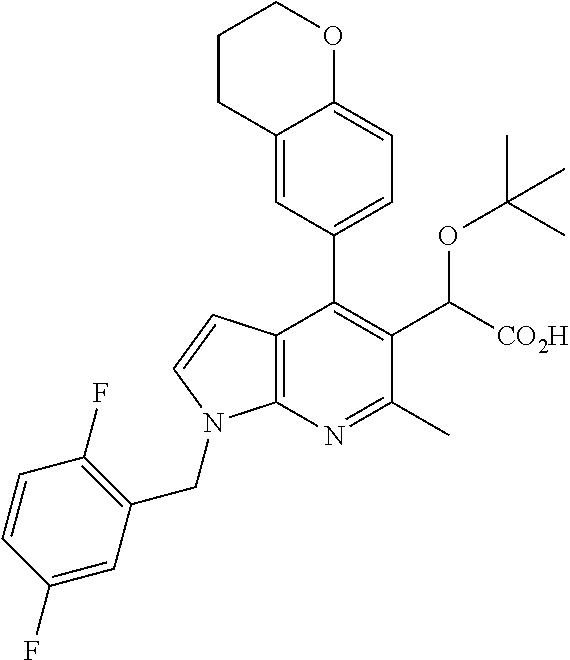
C1CC2=CC(C3=C(C([CO2H])OC(C)(C)C)C(C)=NC4=C3C=CN4CC3=C(F)C=CC(F)=C3)=CC=C2OC1
